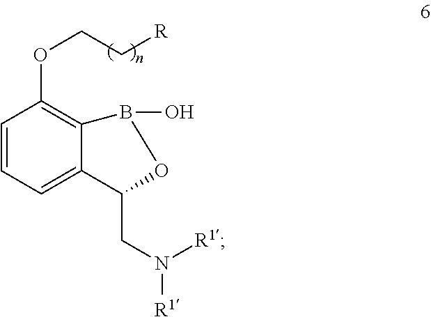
C1=CC=C2C(=C1OCC[R])B(O)OC2CN([R1])[R1]
